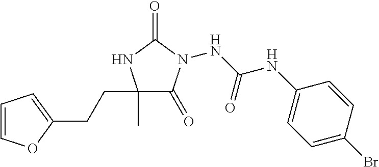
C1(C)(CCC2=CC=CO2)C(=O)N(NC(NC2=CC=C(Br)C=C2)=O)C(=O)N1
